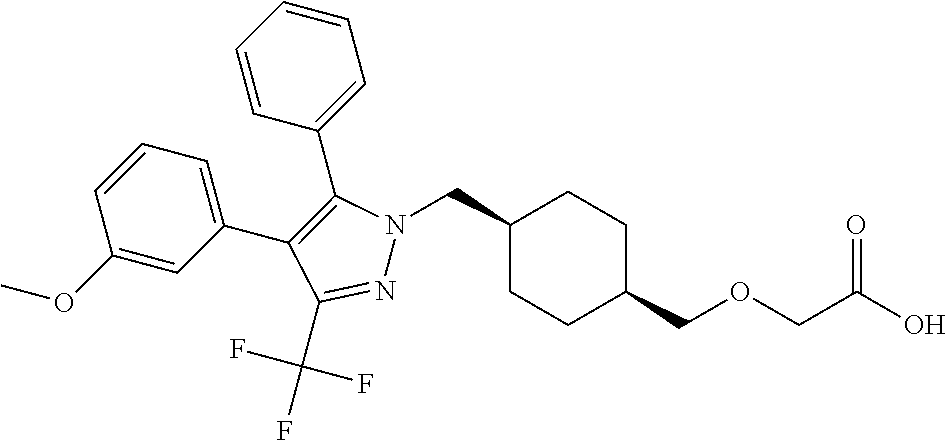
C1(CN2N=C(C(F)(F)F)C(C3=CC=CC(OC)=C3)=C2C2=CC=CC=C2)CCC(COCC(O)=O)CC1
